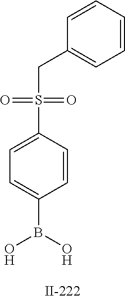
C1=C(S(=O)(=O)CC2=CC=CC=C2)C=CC(B(O)O)=C1
